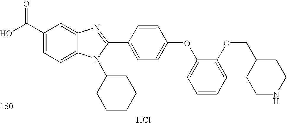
OC(C1=CC=C2C(=C1)N=C(C1=CC=C(OC3=CC=CC=C3OCC3CCNCC3)C=C1)N2C1CCCCC1)=O.Cl
